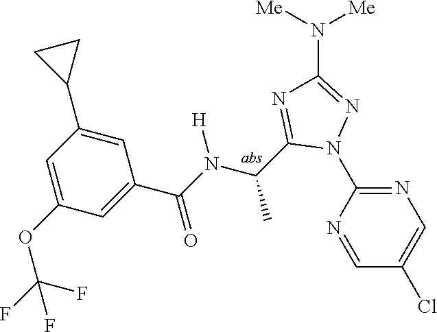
C1=NC(N2N=C(N([Me])[Me])N=C2C(C)N([H])C(=O)C2=CC(OC(F)(F)F)=CC(C3CC3)=C2)=NC=C1Cl
